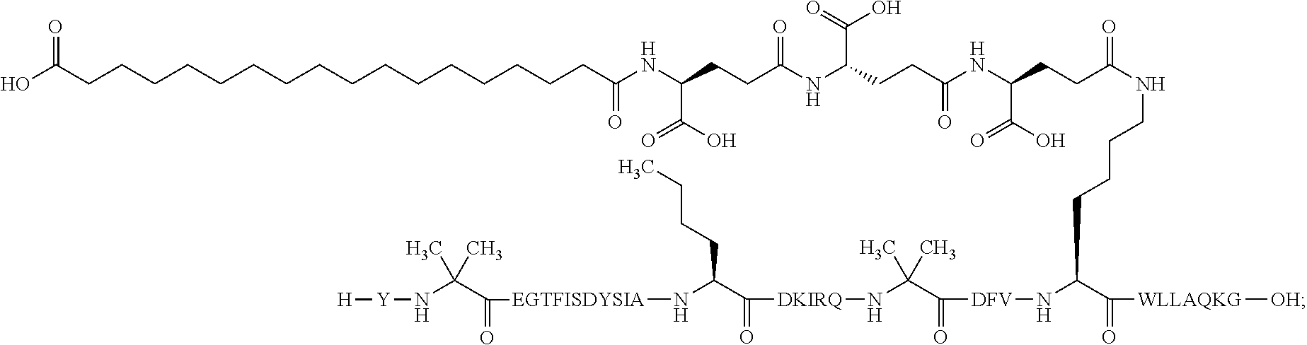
C(CCC(NC(CCC(NC(CCC(=O)NCCCCC(C(=O)[WLLAQKG][OH])N[DFV]C(C(C)(C)N[DKIRQ]C(C(CCCC)N[EGTFISDYSIA]C(C(N[Y][H])(C)C)=O)=O)=O)C(=O)O)=O)C(O)=O)=O)(C(=O)O)NC(CCCCCCCCCCCCCCCCC(O)=O)=O
